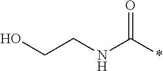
C(CNC(*)=O)O
